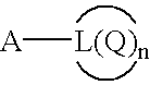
[A][L(Q)n]
